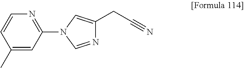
C1=CC(C)=CC(N2C=NC(CC#N)=C2)=N1
